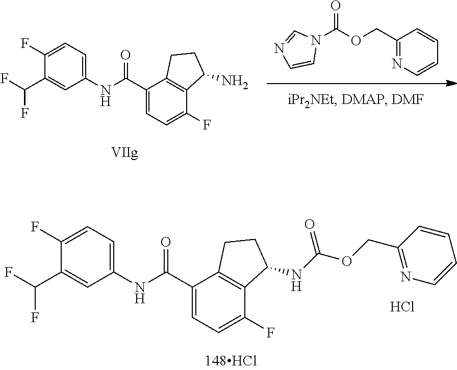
C1(C(F)F)=CC(NC(C2=CC=C(F)C3=C2CCC3NC(OCC2=NC=CC=C2)=O)=O)=CC=C1F.Cl.N1(C(OCC2=NC=CC=C2)=O)C=NC=C1.C1(C(F)F)=CC(NC(C2=CC=C(F)C3=C2CCC3N)=O)=CC=C1F
